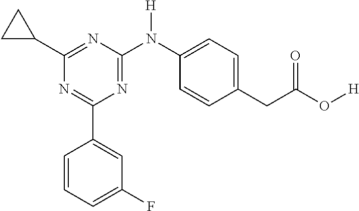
C1=CC=C(F)C=C1C1=NC(C2CC2)=NC(N([H])C2=CC=C(CC(=O)O[H])C=C2)=N1
